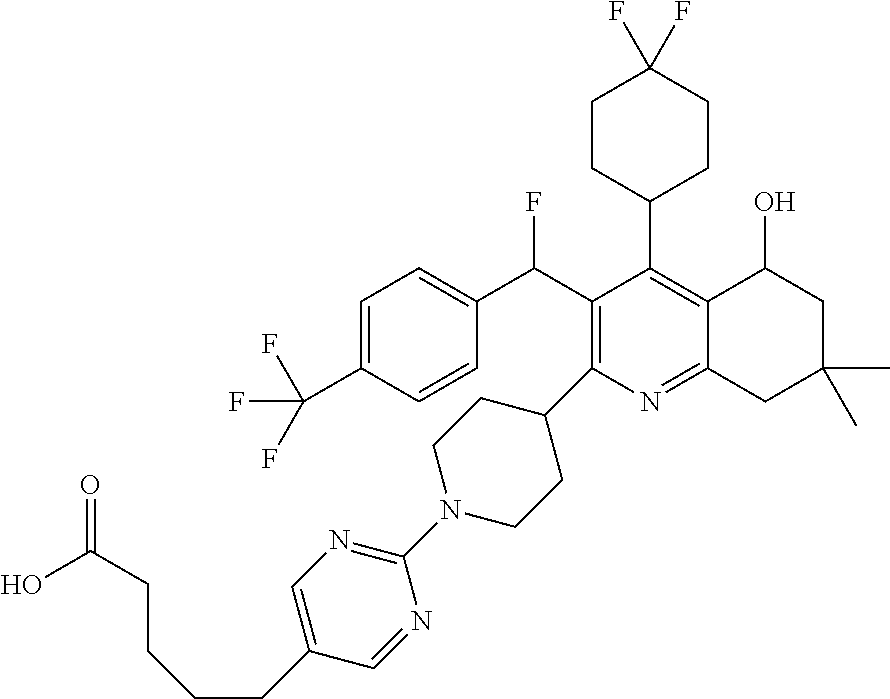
FC(C1=C(C2CCN(C3=NC=C(CCCCC(=O)O)C=N3)CC2)N=C2C(=C1C1CCC(F)(F)CC1)C(O)CC(C)(C)C2)C1=CC=C(C(F)(F)F)C=C1
